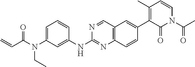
C1=C(N(C(C=C)=O)CC)C=C(NC2=NC3=C(C=N2)C=C(C2=C(C)C=CN(C(C)=O)C2=O)C=C3)C=C1
